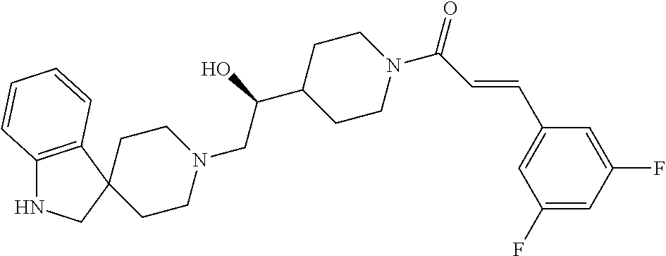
C12=C(C3(CN1)CCN(CC(C1CCN(C(C=CC4=CC(F)=CC(F)=C4)=O)CC1)O)CC3)C=CC=C2
